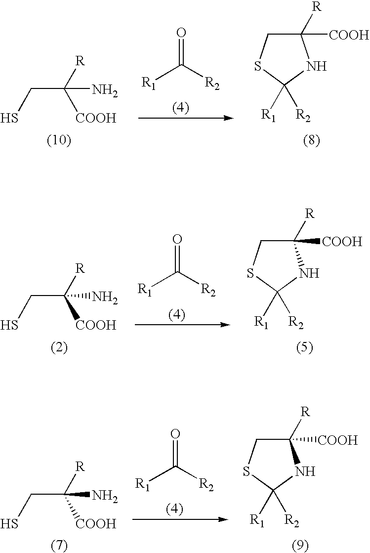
SCC(N)([R])[COOH].[R1]C([R2])=O.C1([COOH])([R])CSC([R1])([R2])N1.SCC([R])(N)[COOH].[R1]C([R2])=O.C1([R])([COOH])CSC([R1])([R2])N1.SCC([R])(N)[COOH].C1([R])([COOH])CSC([R1])([R2])N1.[R1]C([R2])=O
